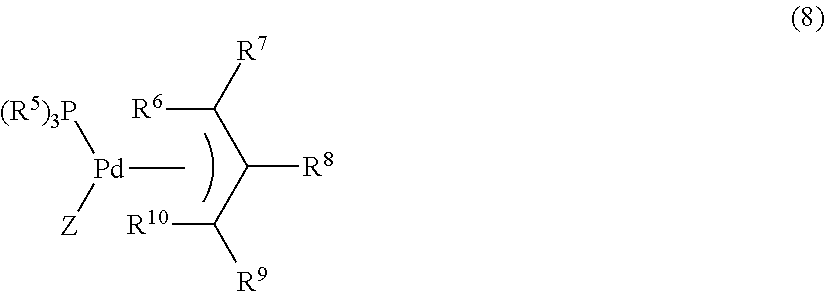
[R6]C([R7])C([R8])C([R10])[R9].C[Pd]([(R5)3P])[Z]
